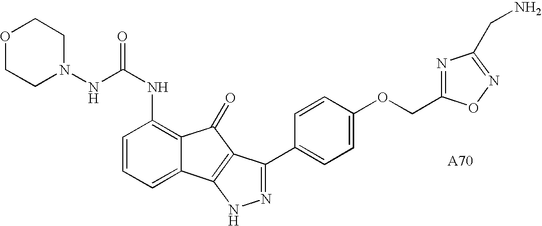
C(NC1=C2C(=CC=C1)C1=C(C2=O)C(C2=CC=C(OCC3=NC(CN)=NO3)C=C2)=NN1)(=O)NN1CCOCC1
